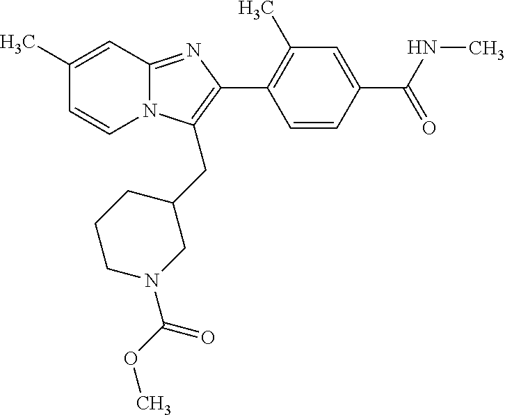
C1(C)=CC2=NC(C3=C(C)C=C(C(NC)=O)C=C3)=C(CC3CN(C(OC)=O)CCC3)N2C=C1
